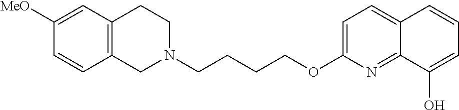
C12=C(CCN(CCCCOC3=CC=C4C(=N3)C(O)=CC=C4)C1)C=C([MeO])C=C2
